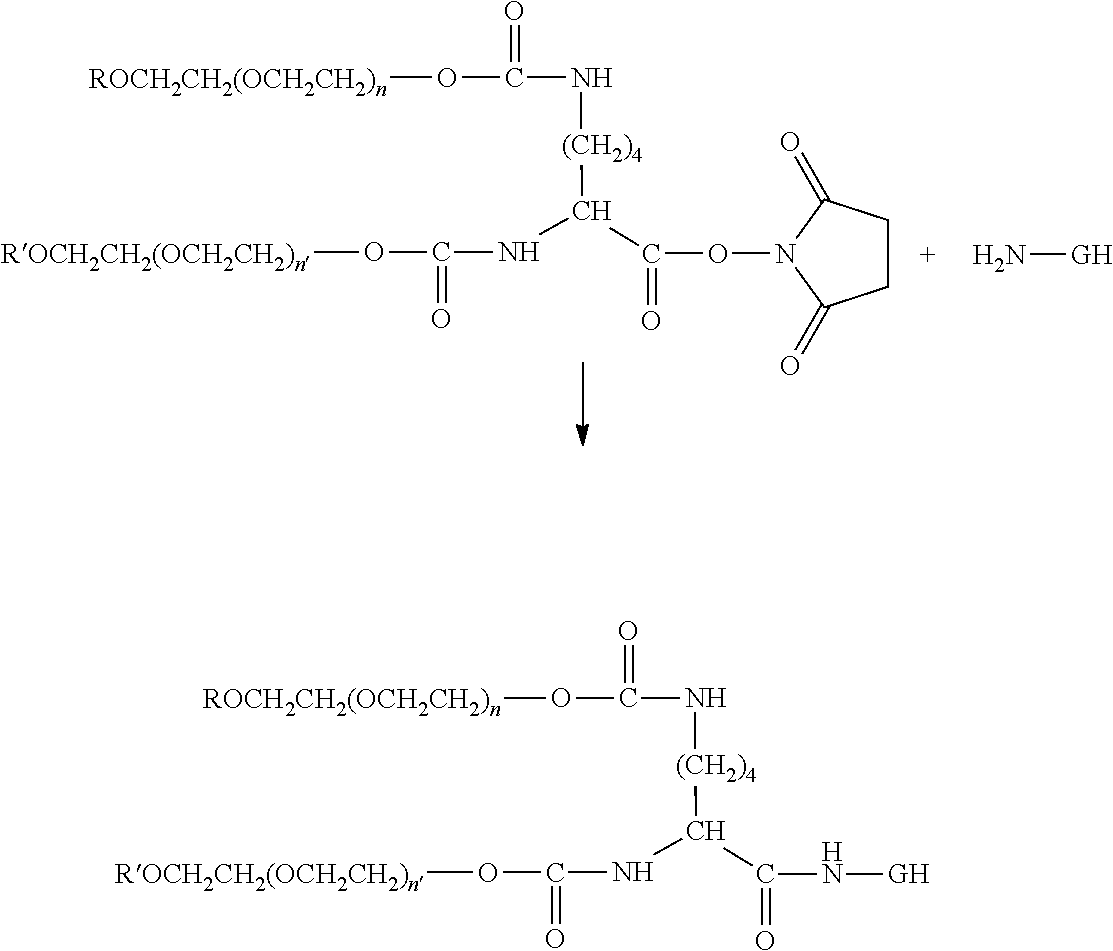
O([ROCH2CH2(OCH2CH2)n])C(NC(C(=O)ON1C(=O)CCC1=O)[(CH2)4]NC(O[ROCH2CH2(OCH2CH2)n])=O)=O.N[GH].O([ROCH2CH2(OCH2CH2)n])C(NC(C(=O)N[GH])[(CH2)4]NC(O[ROCH2CH2(OCH2CH2)n])=O)=O
